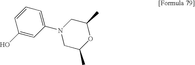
C1(O)=CC(N2CC(C)OC(C)C2)=CC=C1
